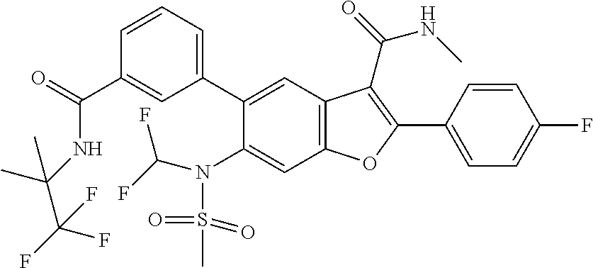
C1=CC(C2=C(C(=O)NC)C3=C(C=C(N(C(F)F)S(=O)(=O)C)C(C4=CC=CC(C(NC(C)(C(F)(F)F)C)=O)=C4)=C3)O2)=CC=C1F
